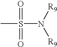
CS(=O)(=O)N([R9])[R9]
